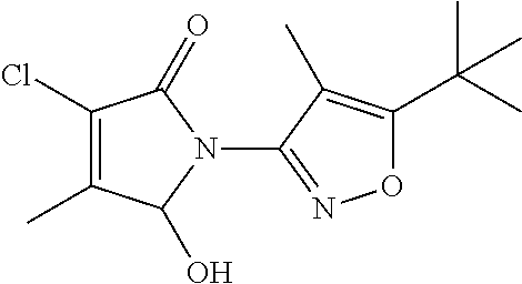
C1(Cl)=C(C)C(O)N(C2=NOC(C(C)(C)C)=C2C)C1=O
